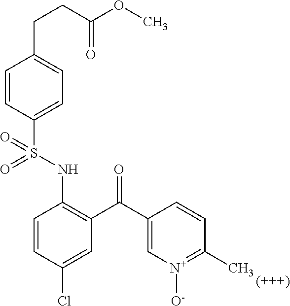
C1=CC(Cl)=CC(C(C2=C[N+]([O-])=C(C)C=C2)=O)=C1NS(C1=CC=C(CCC(OC)=O)C=C1)(=O)=O
